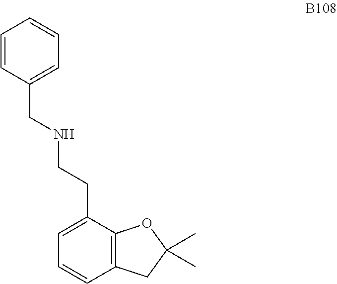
C1=C(CCNCC2=CC=CC=C2)C2=C(CC(C)(C)O2)C=C1
